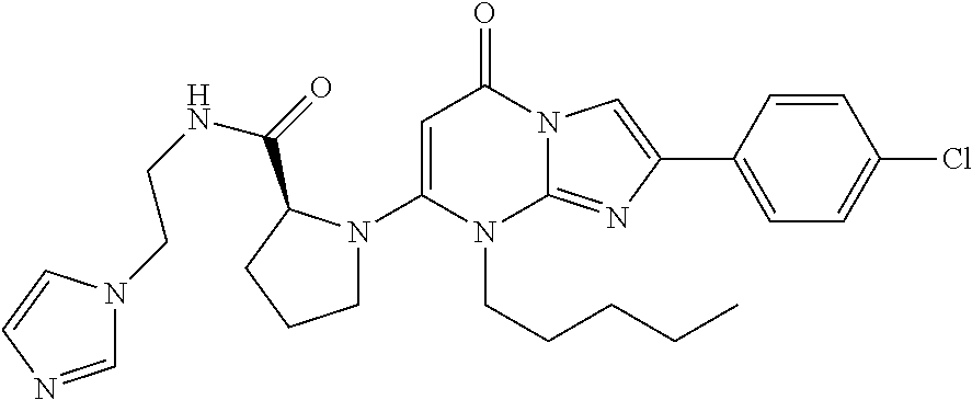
C1(N2CCCC2C(=O)NCCN2C=NC=C2)=CC(=O)N2C(=NC(C3=CC=C(Cl)C=C3)=C2)N1CCCCC
